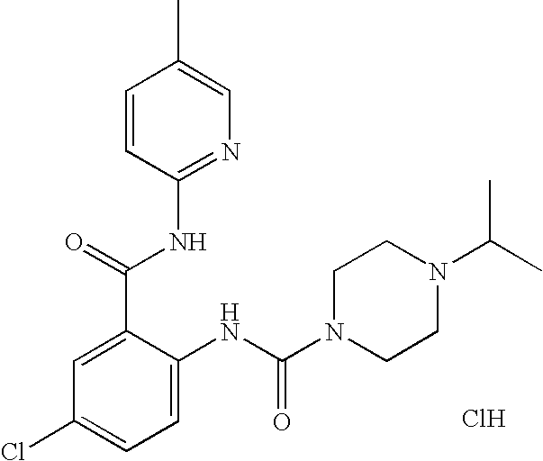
C1(C(NC2=NC=C(C)C=C2)=O)=CC(Cl)=CC=C1NC(N1CCN(C(C)C)CC1)=O.Cl
